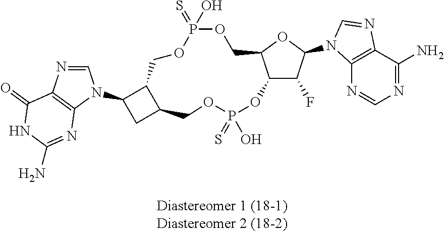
C1=NC2=C(N1C1CC3C1COP(O)(=S)OCC1C(C(F)C(N4C5=C(C(N)=NC=N5)N=C4)O1)OP(=S)(O)OC3)N=C(N)NC2=O
